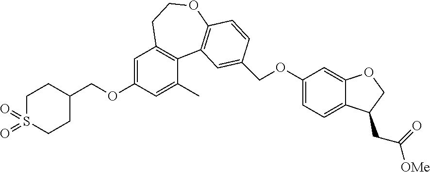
C1S(=O)(=O)CCC(COC2=CC3=C(C(C)=C2)C2=C(OCC3)C=CC(COC3=CC=C4C(=C3)OCC4CC(=O)[OMe])=C2)C1
